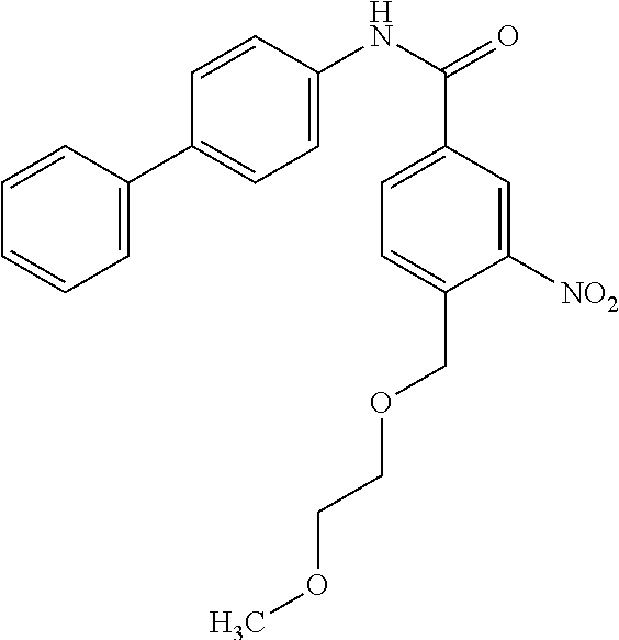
N(C(=O)C1=CC=C(COCCOC)C([NO2])=C1)C1=CC=C(C2=CC=CC=C2)C=C1
